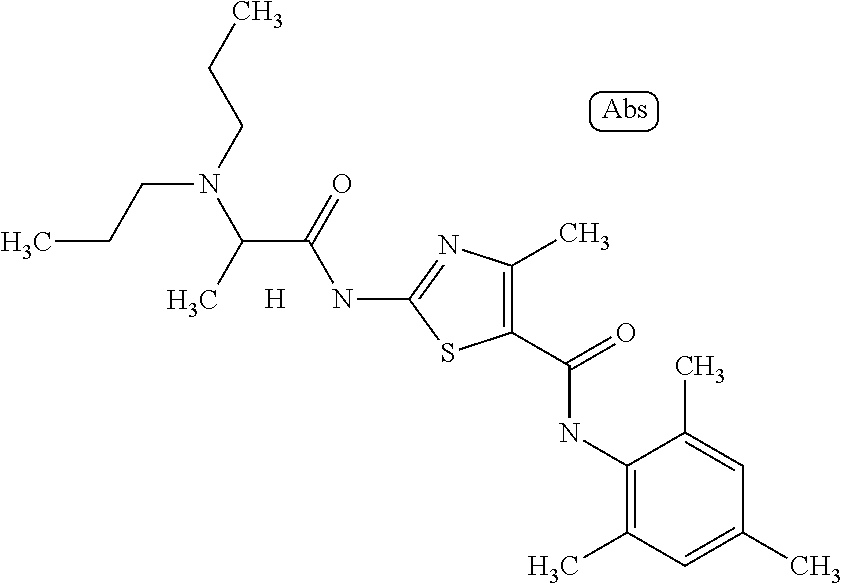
N(C1=NC(C)=C(C(=O)NC2=C(C)C=C(C)C=C2C)S1)C(C(C)N(CCC)CCC)=O.[H]
